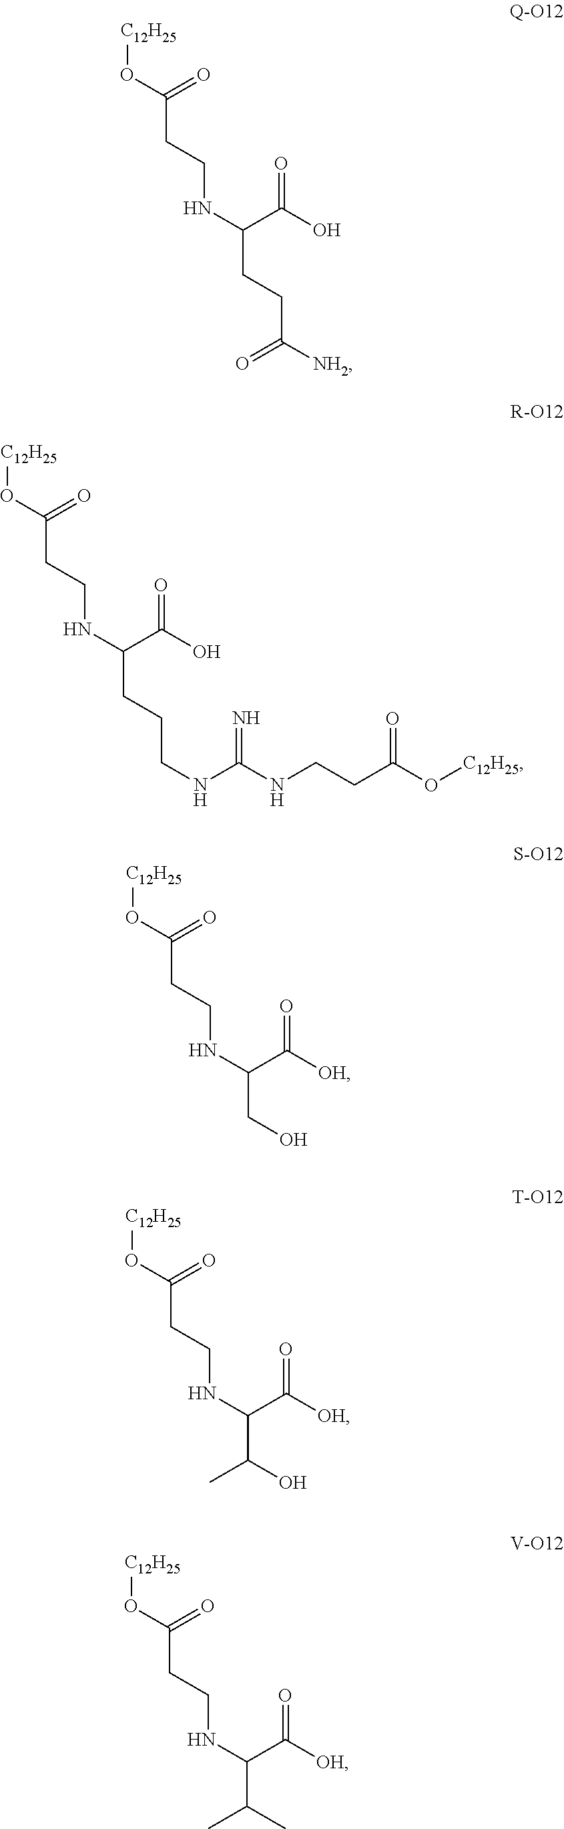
[C12H25]OC(CCNC(CCCNC(NCCC(O[C12H25])=O)=N)C(O)=O)=O.[C12H25]OC(CCNC(CCC([NH2])=O)C(O)=O)=O.[C12H25]OC(CCNC(CO)C([OH])=O)=O.[C12H25]OC(CCNC(C(O)C)C([OH])=O)=O.[C12H25]OC(CCNC(C(C)C)C([OH])=O)=O
